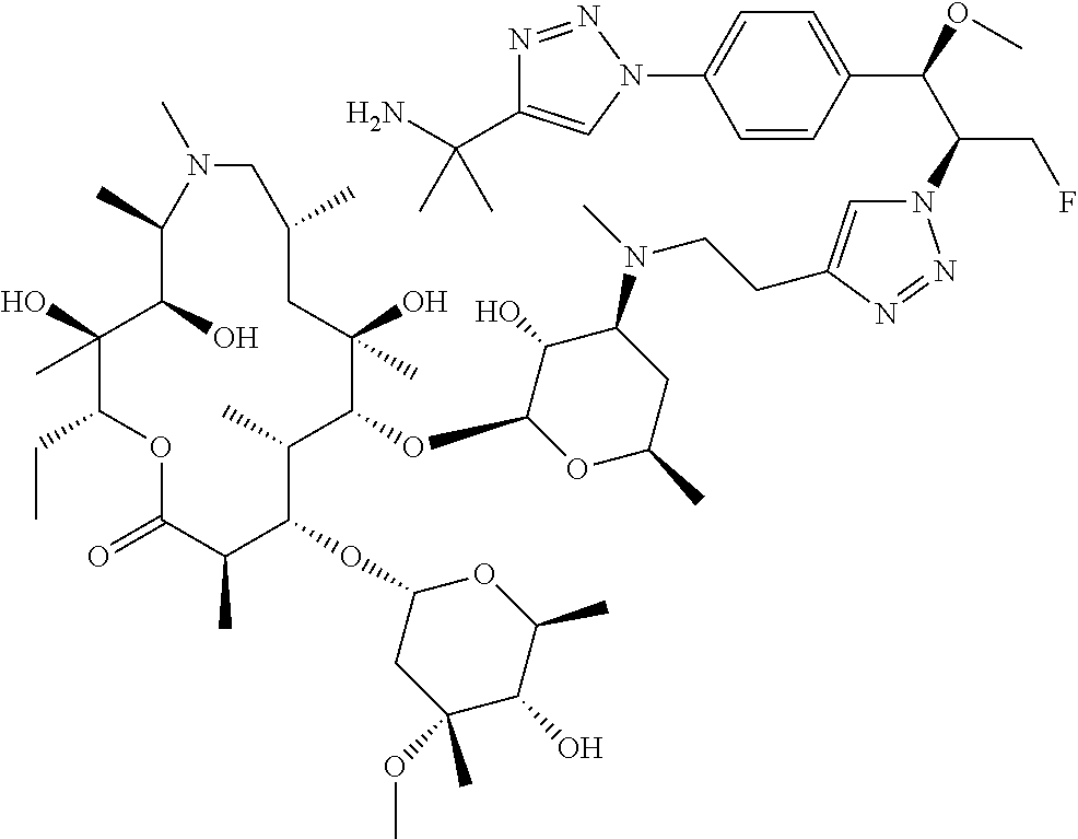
C1(O)(C)C(CC)OC(=O)C(C)C(OC2CC(OC)(C)C(O)C(C)O2)C(C)C(OC2OC(C)CC(N(C)CCC3=CN(C(C(OC)C4=CC=C(N5C=C(C(N)(C)C)N=N5)C=C4)CF)N=N3)C2O)C(O)(C)CC(C)CN(C)C(C)C1O
